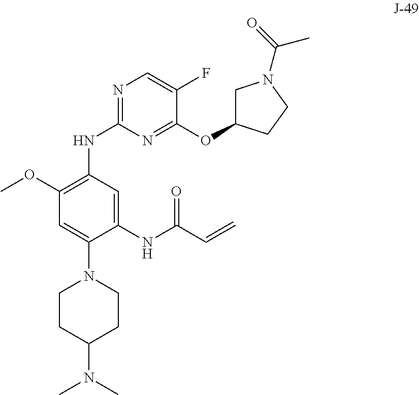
C1(OC)=C(NC2=NC=C(F)C(OC3CN(C(C)=O)CC3)=N2)C=C(NC(C=C)=O)C(N2CCC(N(C)C)CC2)=C1
